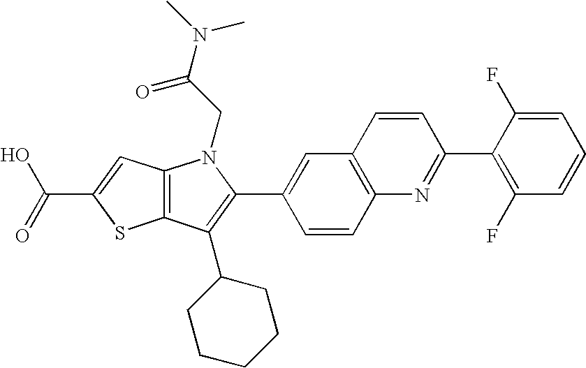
C(C1=CC2=C(S1)C(C1CCCCC1)=C(C1=CC3=C(C=C1)N=C(C1=C(F)C=CC=C1F)C=C3)N2CC(N(C)C)=O)(=O)O
